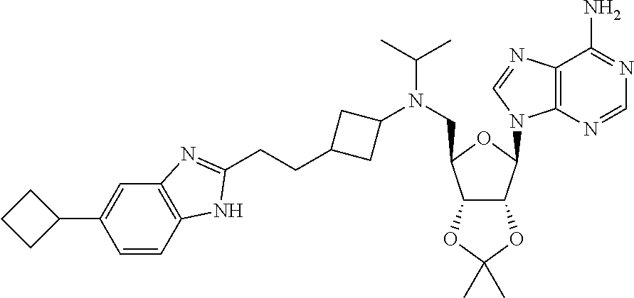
C12=C(C(N)=NC=N1)N=CN2C1C2C(C(CN(C(C)C)C3CC(CCC4=NC5=C(C=CC(C6CCC6)=C5)N4)C3)O1)OC(C)(C)O2
